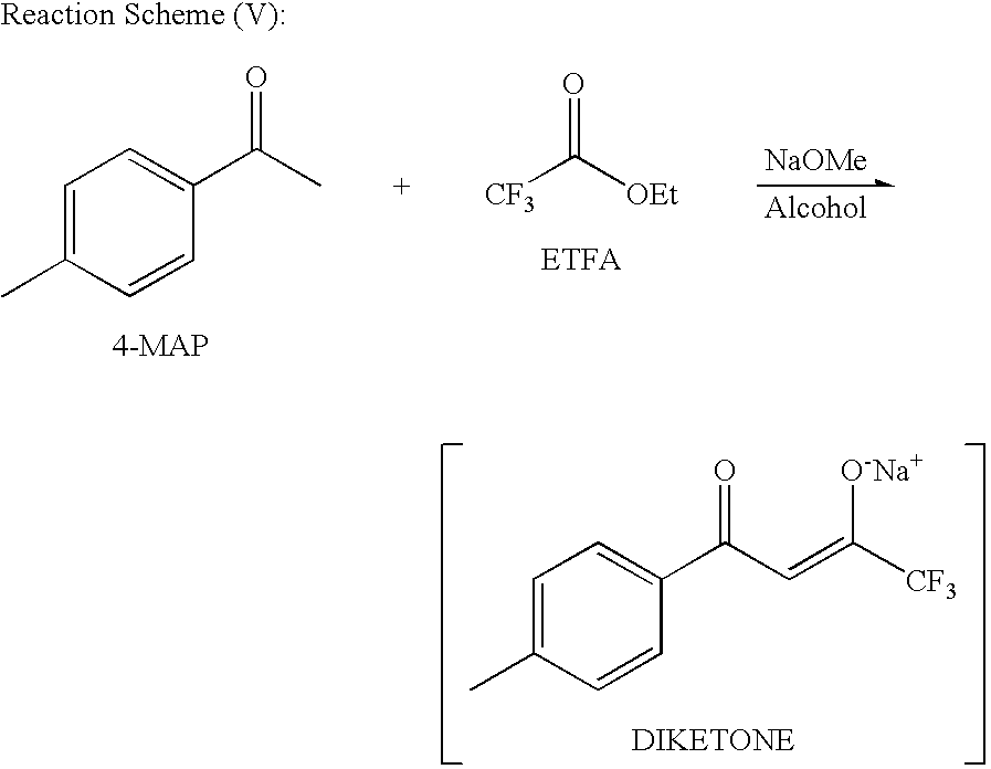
C1=C(C)C=CC(C(C=C([CF3])[O-Na+])=O)=C1.C1=C(C)C=CC(C(C)=O)=C1.[CF3]C([OEt])=O.[NaOMe]
